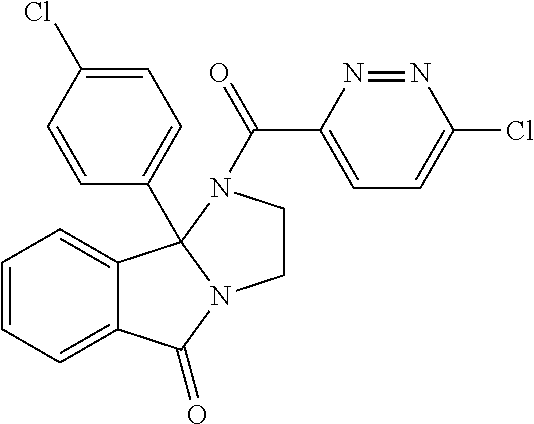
C1=CC=C2C(=C1)C(=O)N1CCN(C(=O)C3=CC=C(Cl)N=N3)C21C1=CC=C(Cl)C=C1
